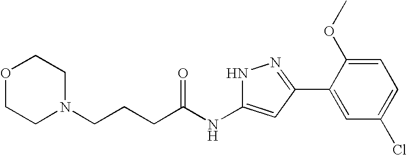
C(NC1=CC(C2=CC(Cl)=CC=C2OC)=NN1)(=O)CCCN1CCOCC1
